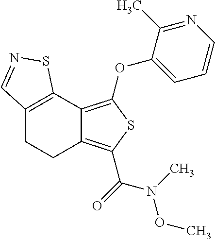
C12=C(OC3=CC=CN=C3C)SC(C(=O)N(C)OC)=C1CCC1=C2SN=C1
